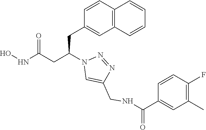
C1(CC(CC(NO)=O)N2C=C(CNC(C3=CC(C)=C(F)C=C3)=O)N=N2)=CC2=C(C=C1)C=CC=C2
